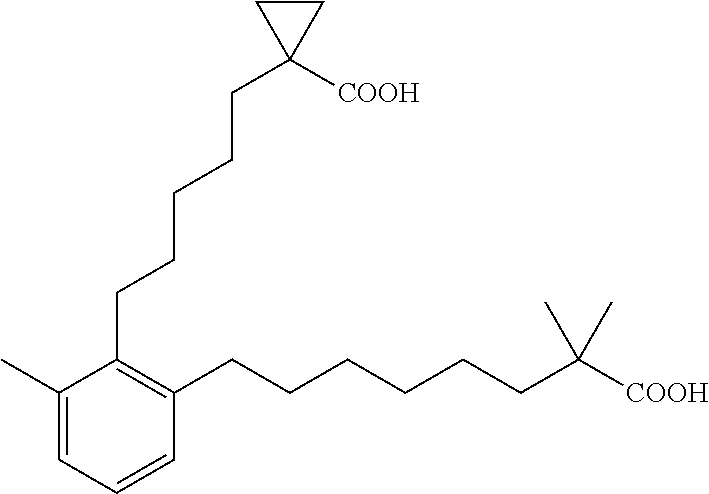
C1(CCCCCC2([COOH])CC2)=C(CCCCCCC(C)(C)[COOH])C=CC=C1C
